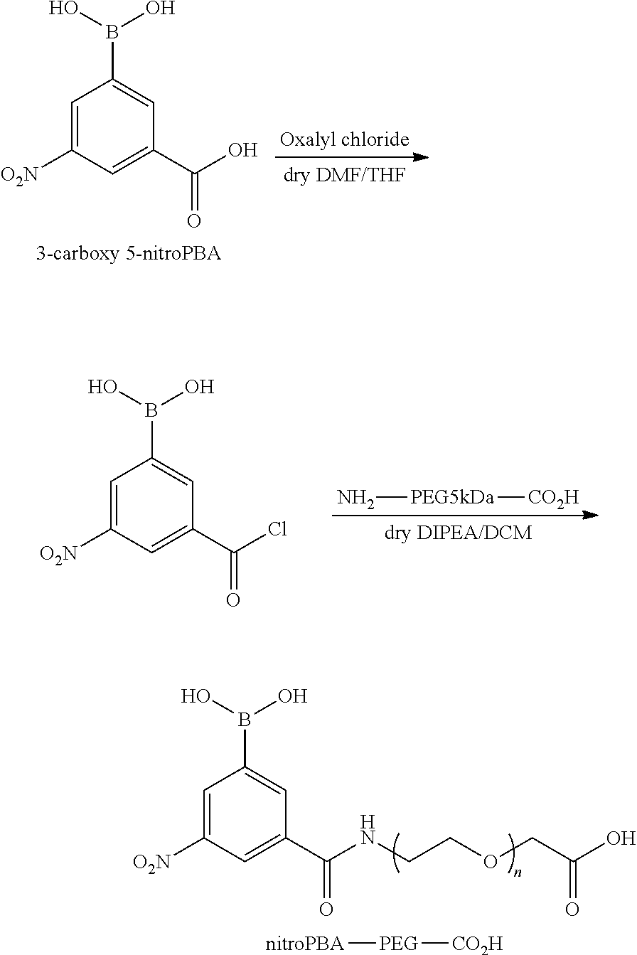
C1=C([O2N])C=C(C(Cl)=O)C=C1B(O)O.N[PEG5kDa][CO2H].C1=C([O2N])C=C(C(NCCOCC(O)=O)=O)C=C1B(O)O.[nitroPBA][PEG][CO2H].C1=C([O2N])C=C(C(O)=O)C=C1B(O)O
